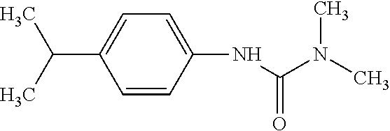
C1=C(C(C)C)C=CC(NC(N(C)C)=O)=C1
